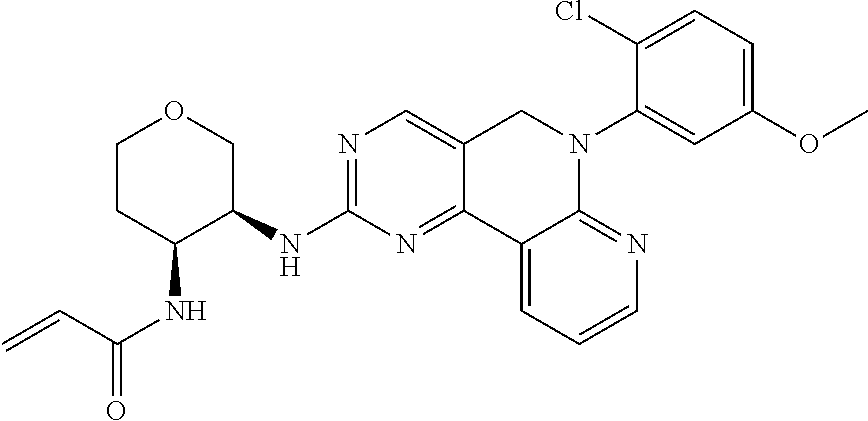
C1CC(NC(=O)C=C)C(NC2=NC=C3C(=N2)C2=CC=CN=C2N(C2=CC(OC)=CC=C2Cl)C3)CO1
